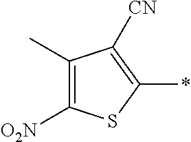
C1([O2N])=C(C)C([CN])=C(*)S1
